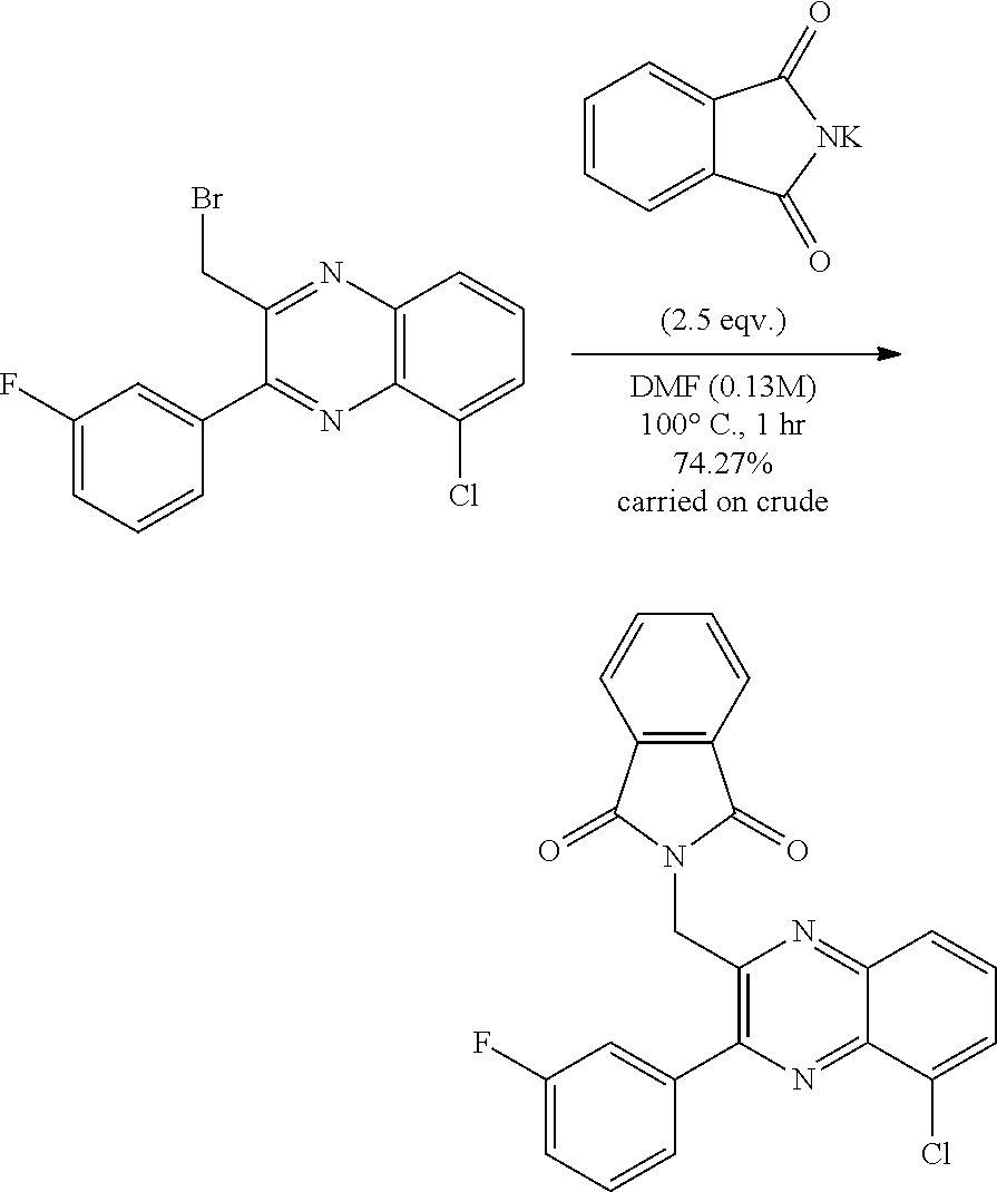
C1=CC=C2C(=C1)C(=O)[NK]C2=O.C1(CBr)=NC2=C(N=C1C1=CC(F)=CC=C1)C(Cl)=CC=C2.C1(CN2C(=O)C3=C(C2=O)C=CC=C3)=C(C2=CC(F)=CC=C2)N=C2C(=N1)C=CC=C2Cl
